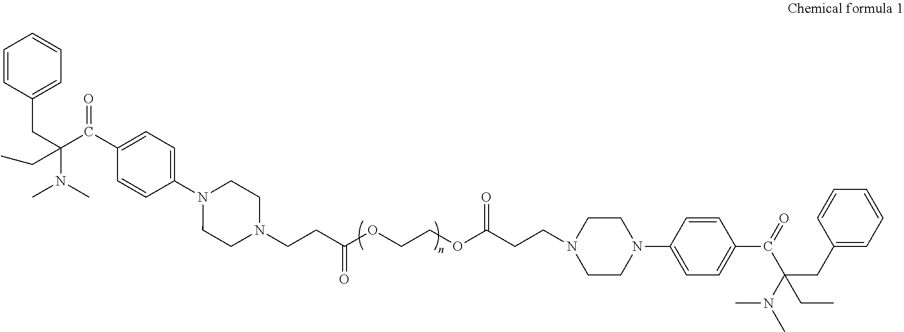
C1=CC(CC(CC)(C(C2=CC=C(N3CCN(CCC(OCCOC(CCN4CCN(C5=CC=C(C(=O)C(CC6=CC=CC=C6)(CC)N(C)C)C=C5)CC4)=O)=O)CC3)C=C2)=O)N(C)C)=CC=C1
